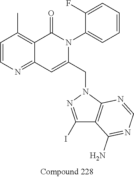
C12=NC=CC(C)=C1C(=O)N(C1=CC=CC=C1F)C(CN1N=C(I)C3=C1N=CN=C3N)=C2
